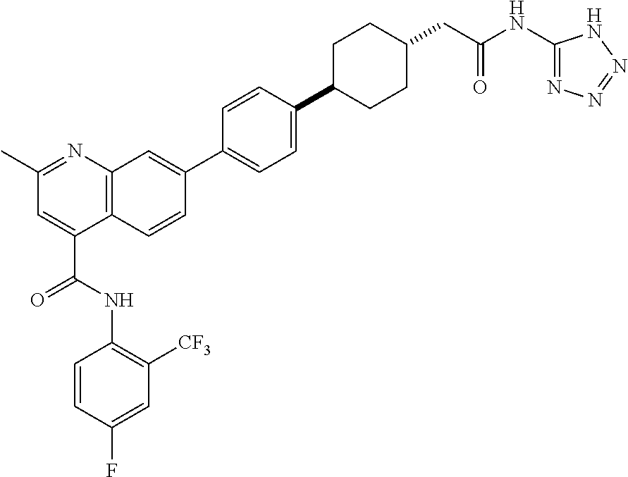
C1=C(F)C=CC(NC(=O)C2=CC(C)=NC3=C2C=CC(C2=CC=C(C4CCC(CC(NC5=NN=NN5)=O)CC4)C=C2)=C3)=C1[CF3]
